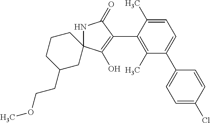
N1C2(C(O)=C(C3=C(C)C(C4=CC=C(Cl)C=C4)=CC=C3C)C1=O)CCCC(CCOC)C2
